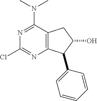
N1=C(N(C)C)C2=C(N=C1Cl)C(C1=CC=CC=C1)C(O)C2
